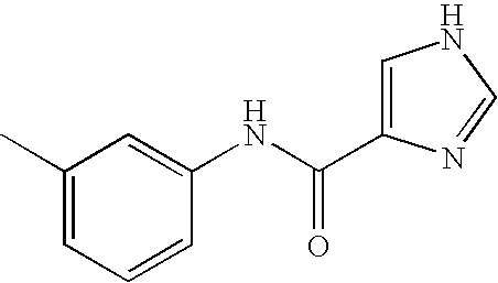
C1(C)=CC=CC(NC(C2=CNC=N2)=O)=C1
